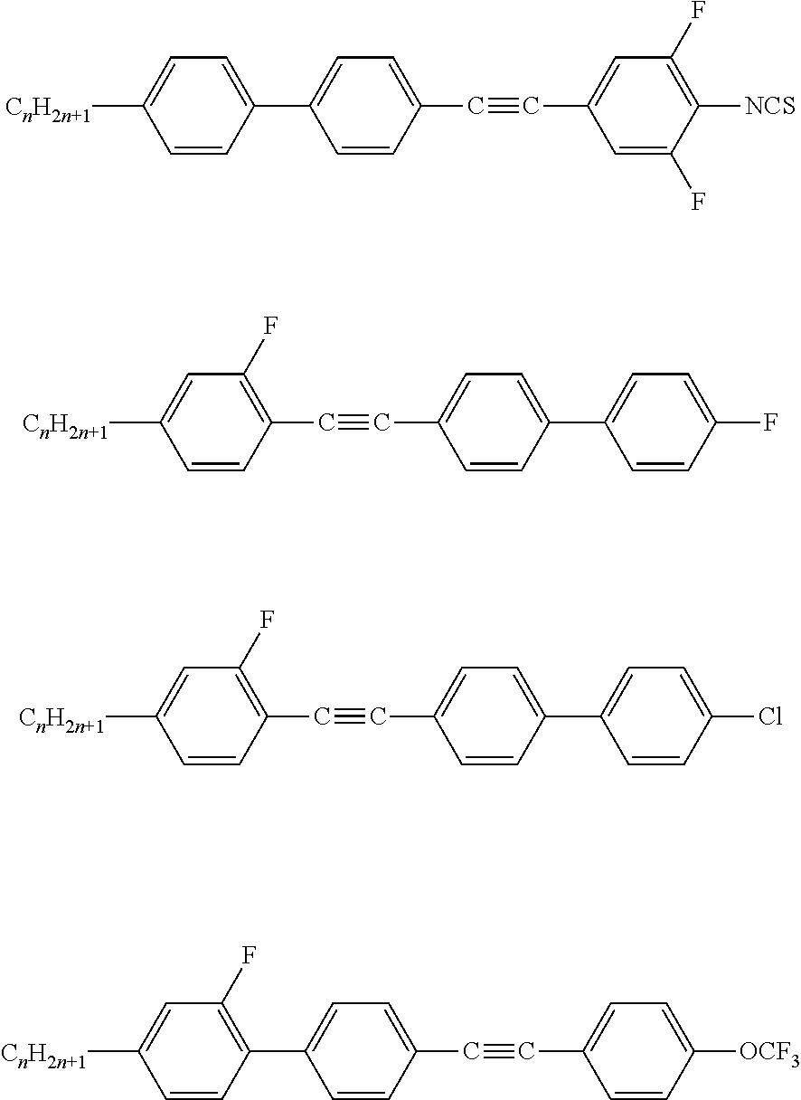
C1=CC(C#CC2=CC=C(C3=CC=C(Cl)C=C3)C=C2)=C(F)C=C1[CnH2n+1].C1=CC(C2=CC=C(C#CC3=CC(F)=C([NCS])C(F)=C3)C=C2)=CC=C1[CnH2n+1].C1=CC(C2=CC=C(C#CC3=CC=C([OCF3])C=C3)C=C2)=C(F)C=C1[CnH2n+1].C1=CC(C#CC2=CC=C(C3=CC=C(F)C=C3)C=C2)=C(F)C=C1[CnH2n+1]
